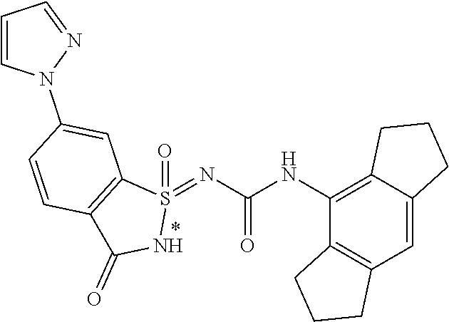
C12=C(C=C3C(=C1NC(=O)N=S1(=O)C4=C(C=CC(N5C=CC=N5)=C4)C(=O)N1)CCC3)CCC2
